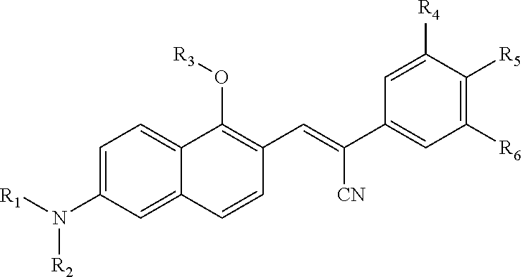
N([R2])(C1=CC=C2C(O[R3])=C(C=C(C3=CC([R6])=C([R5])C([R4])=C3)[CN])C=CC2=C1)[R1]
